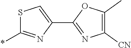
C1(C2=CSC(*)=N2)=NC([CN])=C(C)O1
